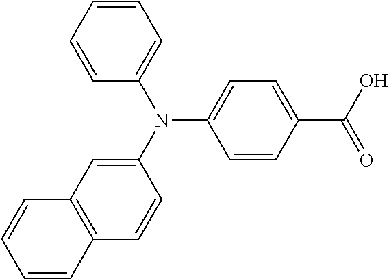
N(C1=CC=C(C(O)=O)C=C1)(C1=CC2=C(C=C1)C=CC=C2)C1=CC=CC=C1
